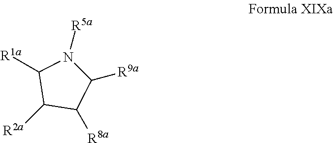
[R2a]C1C([R8a])C([R9a])N([R5a])C1[R1a]
